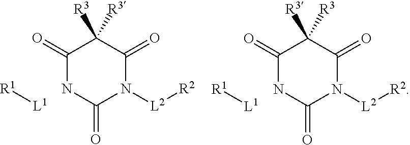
C1(=O)NC(=O)N([L2][R2])C(=O)C1([R3])[R3].C1(=O)NC(=O)N([L2][R2])C(=O)C1([R3])[R3].[L1][R1].[L1][R1]
